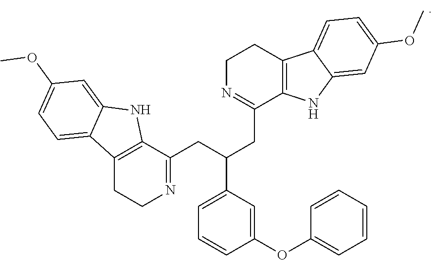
C1(CC(CC2=NCCC3=C2NC2=CC(OC)=CC=C32)C2=CC=CC(OC3=CC=CC=C3)=C2)=NCCC2=C1NC1=CC(OC)=CC=C21
